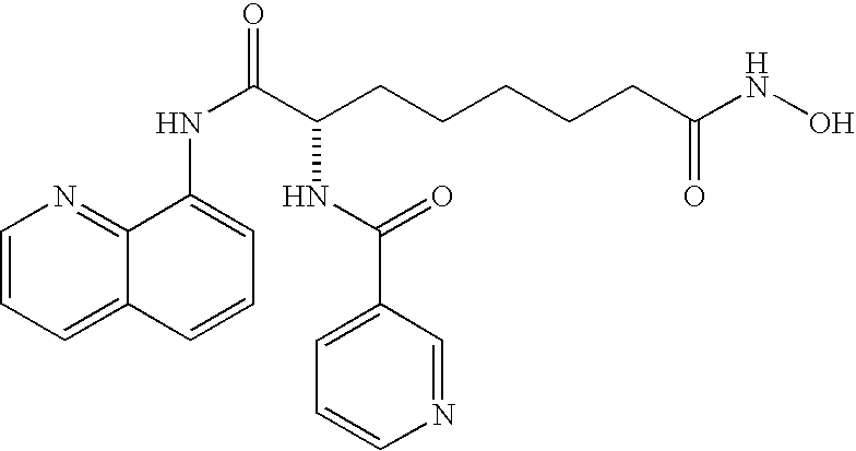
C(CCCCCC(NO)=O)(NC(=O)C1=CC=CN=C1)C(=O)NC1=CC=CC2=CC=CN=C12
